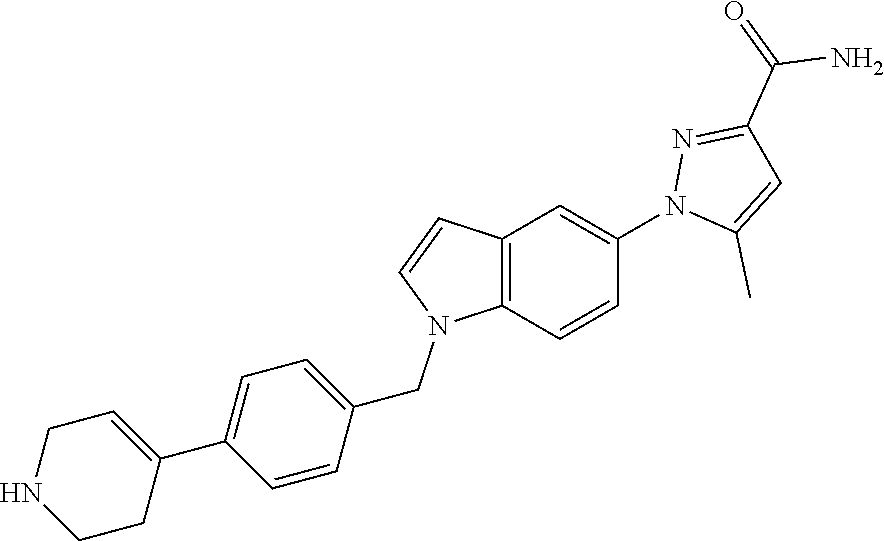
C12=C(C=CC(N3C(C)=CC(C(=O)N)=N3)=C1)N(CC1=CC=C(C3=CCNCC3)C=C1)C=C2
